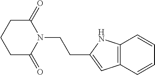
C1(=O)CCCC(=O)N1CCC1=CC2=C(N1)C=CC=C2
